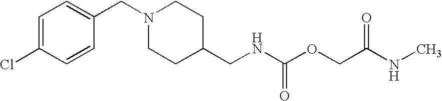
C1=C(Cl)C=CC(CN2CCC(CNC(OCC(NC)=O)=O)CC2)=C1
